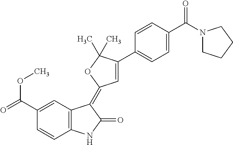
C1=C(C(=O)OC)C=CC2=C1C(=C1C=C(C3=CC=C(C(N4CCCC4)=O)C=C3)C(C)(C)O1)C(=O)N2
